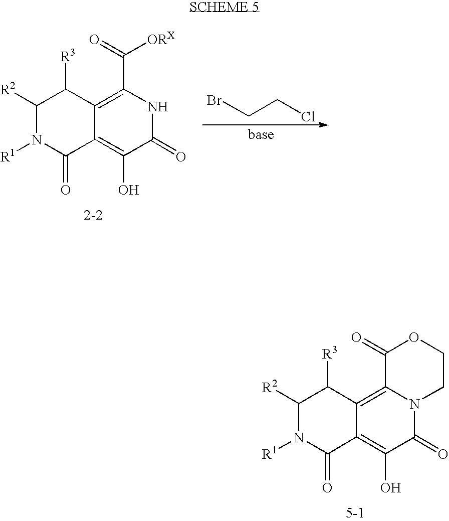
C1([R2])N([R1])C(=O)C2=C(O)C(=O)N3C(=C2C1[R3])C(=O)OCC3.C1([R2])N([R1])C(=O)C2=C(O)C(=O)NC(C(=O)[ORX])=C2C1[R3].BrCCCl
